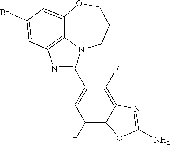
N1=C(C2=CC(F)=C3C(=C2F)N=C(N)O3)N2C3=C1C=C(Br)C=C3OCCC2
